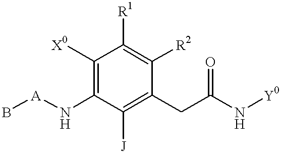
C1([X0])=C(N[A]B)C([J])=C(CC(N[Y0])=O)C([R2])=C1[R1]
